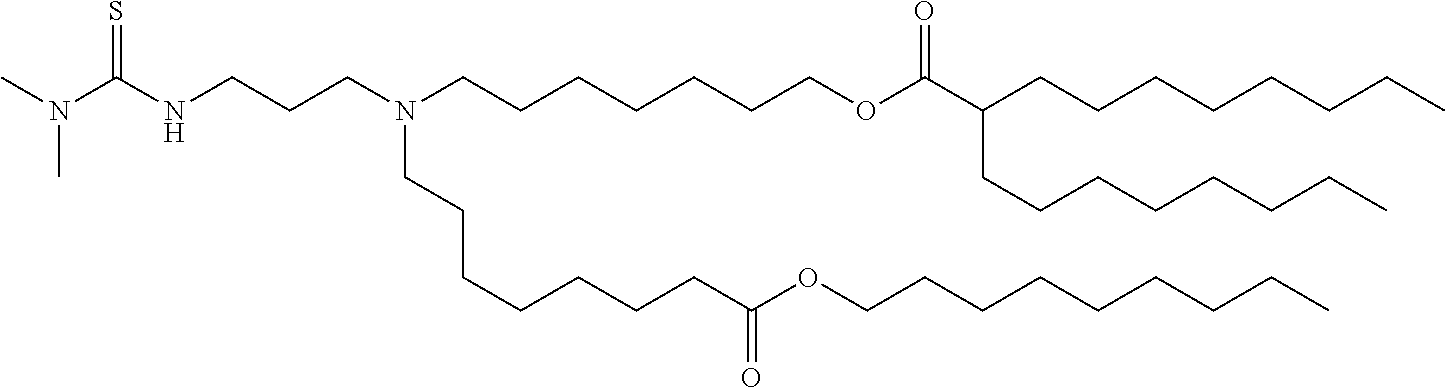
C(CC)CCCCCCOC(CCCCCCCN(CCCCCCCOC(C(CCCCCCCC)CCCCCCCC)=O)CCCNC(N(C)C)=S)=O
